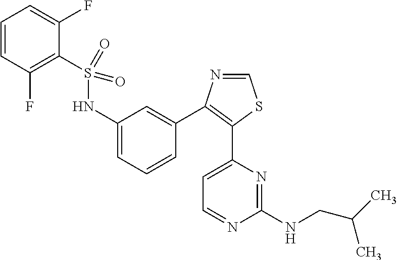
C1=CC(F)=C(S(NC2=CC=CC(C3=C(C4=CC=NC(NCC(C)C)=N4)SC=N3)=C2)(=O)=O)C(F)=C1
